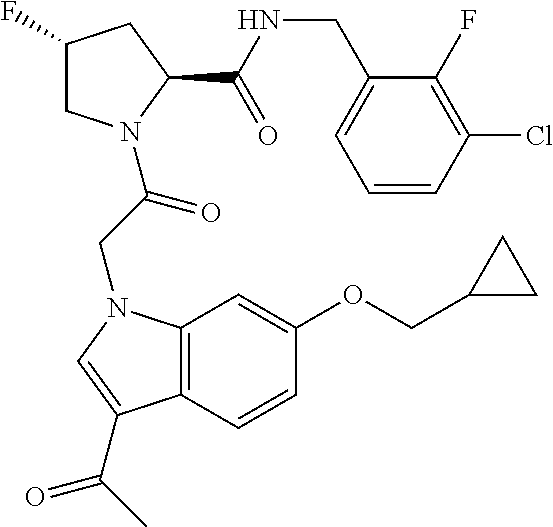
C1(F)CN(C(CN2C3=C(C=CC(OCC4CC4)=C3)C(C(C)=O)=C2)=O)C(C(NCC2=CC=CC(Cl)=C2F)=O)C1
